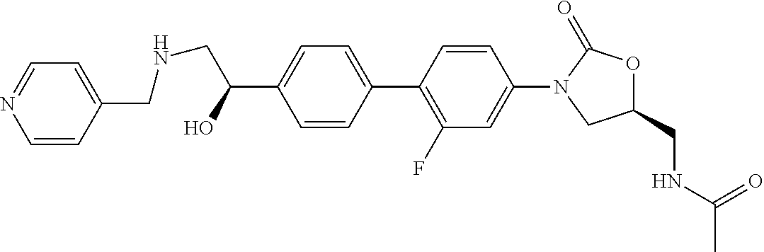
C1(CNC(C)=O)OC(=O)N(C2=CC(F)=C(C3=CC=C(C(CNCC4=CC=NC=C4)O)C=C3)C=C2)C1
